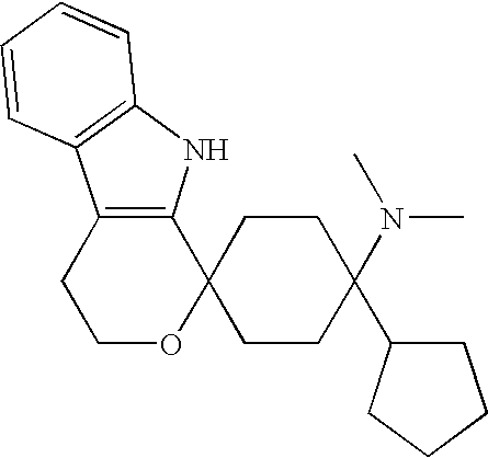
C1OC2(C3=C(C1)C1=C(N3)C=CC=C1)CCC(N(C)C)(C1CCCC1)CC2
